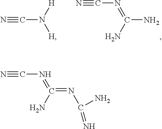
N#CN([H])[H].N#CN=C(N)N.N#CN=C(=NC(=N)N)N
